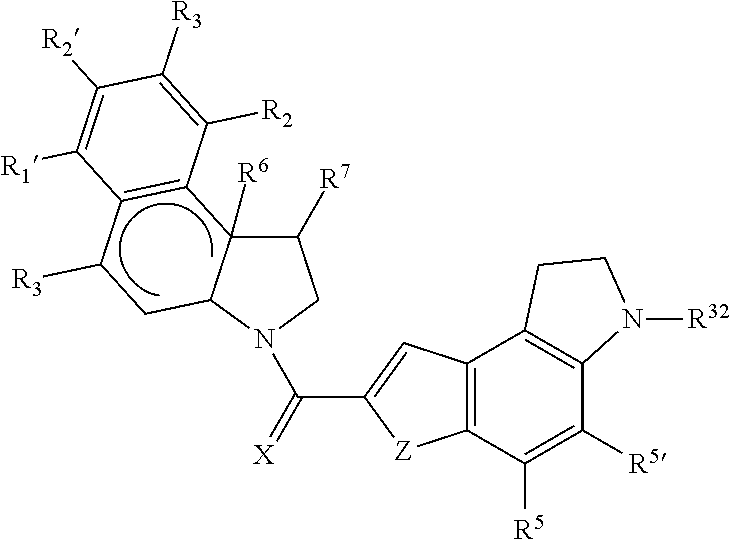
C(C1=CC2=C([Z]1)C([R5])=C([R5])C1=C2CCN1[R32])(=[X])N1C2C([R6])(C([R7])C1)C1=C(C([R3])C2)C([R1])=C([R2])C([R3])=C1[R2]
